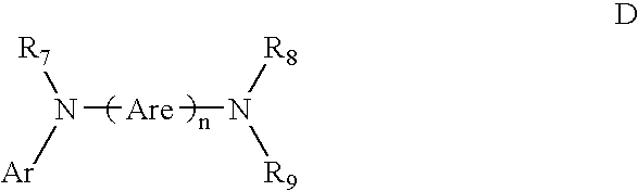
[Ar]N([Are]N([R8])[R9])[R7]
